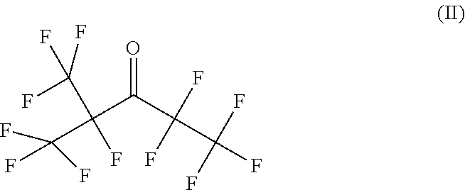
C(C(C(C(F)(F)F)(F)F)=O)(C(F)(F)F)(C(F)(F)F)F
